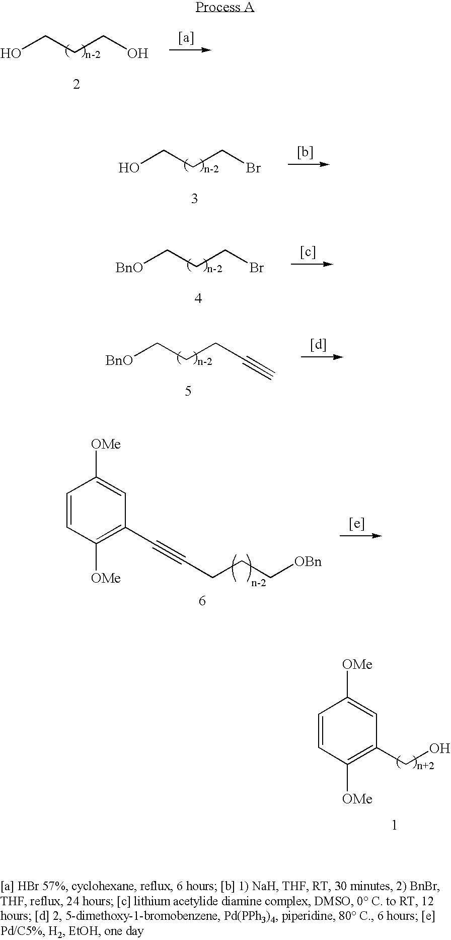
OCCCO.OCCCBr.[BnO]CCCBr.[BnO]CCCC#C.C1=CC([OMe])=C(C#CCCC[OBn])C=C1[OMe].C1=CC([OMe])=C(CO)C=C1[OMe]
